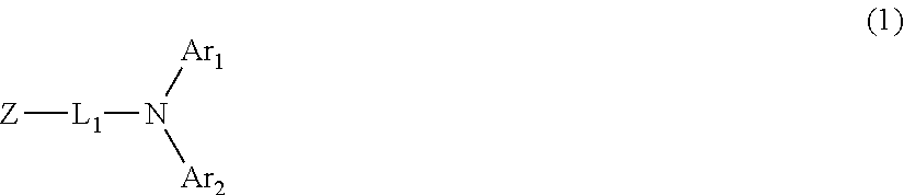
[L1]([Z])N([Ar1])[Ar2]
